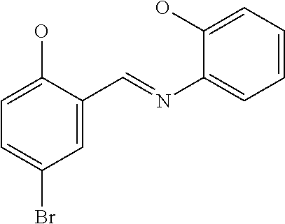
C1=C(O)C(C=NC2=CC=CC=C2O)=CC(Br)=C1
